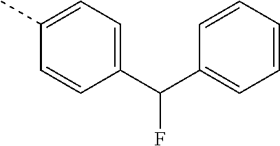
C(C1=CC=CC=C1)(C1=CC=C(C)C=C1)F
